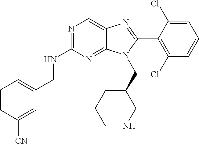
C1=CC([CN])=CC(CNC2=NC=C3C(=N2)N(CC2CCCNC2)C(C2=C(Cl)C=CC=C2Cl)=N3)=C1
